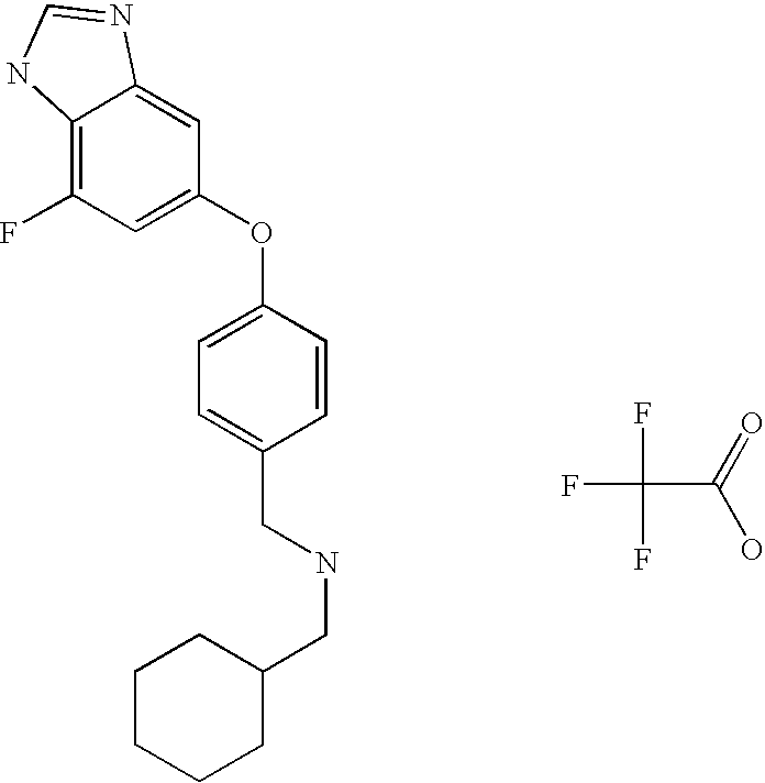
C12=C(F)C=C(OC3=CC=C(CNCC4CCCCC4)C=C3)C=C1N=CN2.FC(F)(F)C(=O)O
